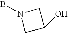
BN1CC(O)C1
